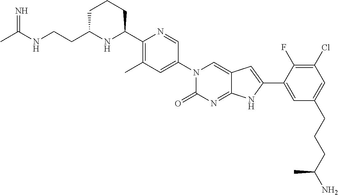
C1C(CCNC(C)=N)NC(C2=C(C)C=C(N3C(=O)N=C4C(=C3)C=C(C3=CC(CCCC(N)C)=CC(Cl)=C3F)N4)C=N2)CC1
